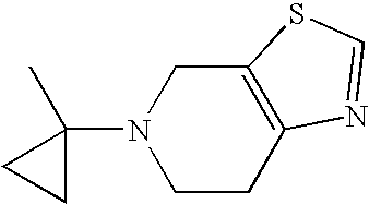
C12=C(CCN(C3(C)CC3)C1)N=CS2
